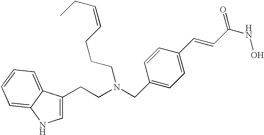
C1=C(CCN(CC2=CC=C(C=CC(NO)=O)C=C2)CCCC=CCC)C2=CC=CC=C2N1
